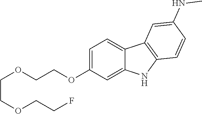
O(CCOC1=CC=C2C(=C1)NC1=C2C=C(NC)C=C1)CCOCCF
